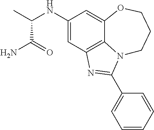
C1(NC(C)C(N)=O)=CC2=C3C(=C1)OCCCN3C(C1=CC=CC=C1)=N2
